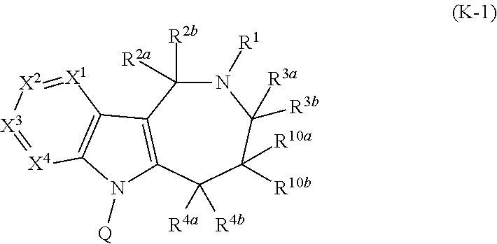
N1([R1])C([R2b])([R2a])C2=C(C([R4a])([R4b])C([R10a])([R10b])C1([R3b])[R3a])N([Q])C1=C2[X1]=[X2][X3]=[X4]1
